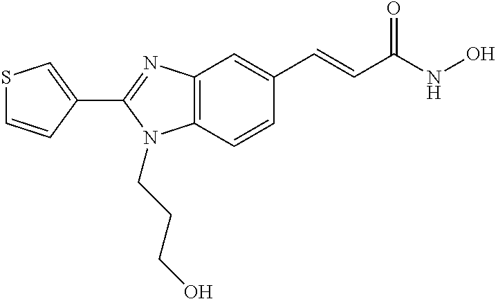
C1(C2=NC3=C(N2CCCO)C=CC(C=CC(NO)=O)=C3)=CSC=C1
